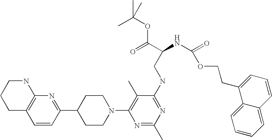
C1=CC(C2CCN(C3=C(C)C(NCC(NC(=O)OCCC4=CC=CC5=CC=CC=C45)C(=O)OC(C)(C)C)=NC(C)=N3)CC2)=NC2=C1CCCN2
